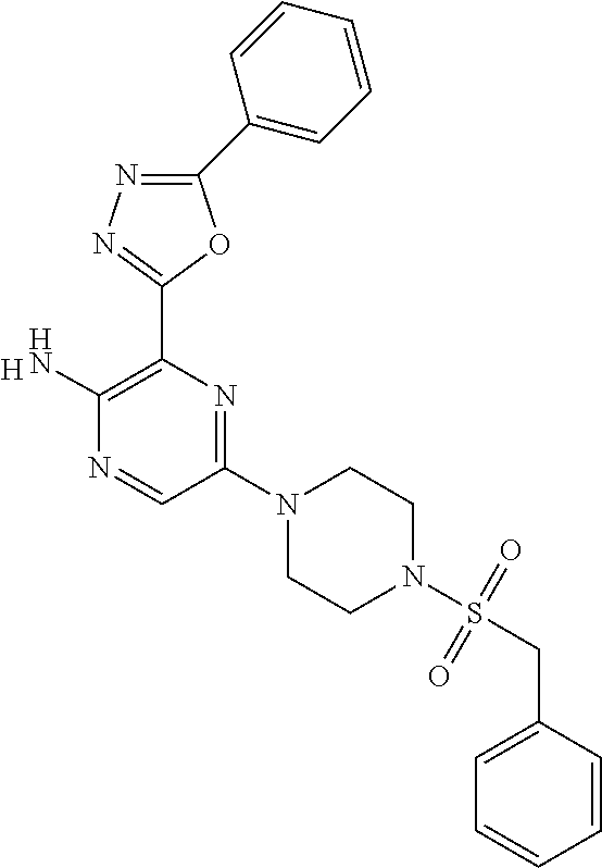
C1(C2=CC=CC=C2)=NN=C(C2=C(N)N=CC(N3CCN(S(CC4=CC=CC=C4)(=O)=O)CC3)=N2)O1.[H]
